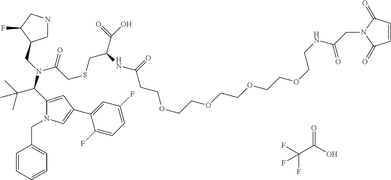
C1NCC(F)C1CN(C(C(C)(C)C)C1=CC(C2=CC(F)=CC=C2F)=CN1CC1=CC=CC=C1)C(CSCC(C(=O)O)NC(=O)CCOCCOCCOCCOCCNC(=O)CN1C(=O)C=CC1=O)=O.FC(F)(C(=O)O)F
